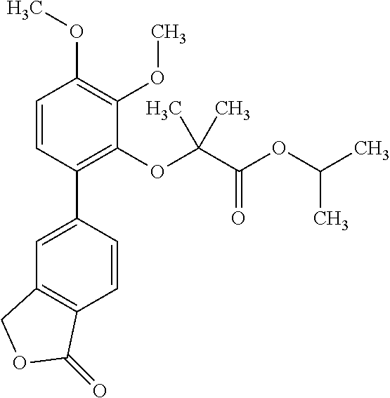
C1=C(C2=C(OC(C(OC(C)C)=O)(C)C)C(OC)=C(OC)C=C2)C=CC2=C1COC2=O
